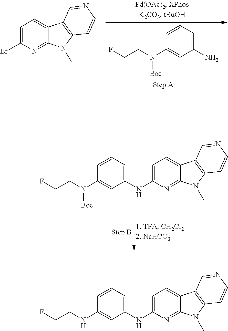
C1=C(Br)N=C2C(=C1)C1=C(N2C)C=CN=C1.C1=CC(N(CCF)[Boc])=CC(N)=C1.C1=CC(N(CCF)[Boc])=CC(NC2=CC=C3C(=N2)N(C)C2=C3C=NC=C2)=C1.C1=CC(NCCF)=CC(NC2=CC=C3C(=N2)N(C)C2=C3C=NC=C2)=C1
